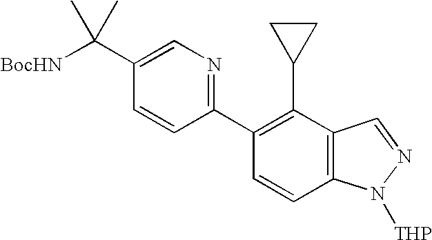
C1(C2=C(C3CC3)C3=C(C=C2)N([THP])N=C3)=NC=C(C([BocHN])(C)C)C=C1
